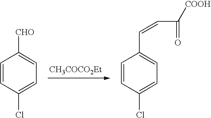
[CH3COCO2Et].C1=CC(Cl)=CC=C1[CHO].C1=CC(Cl)=CC=C1C=CC([COOH])=O
